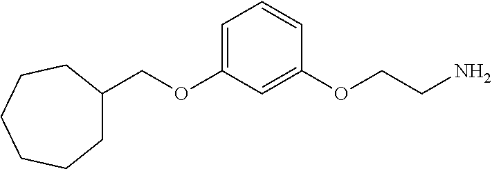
C1C(COC2=CC=CC(OCCN)=C2)CCCCC1
